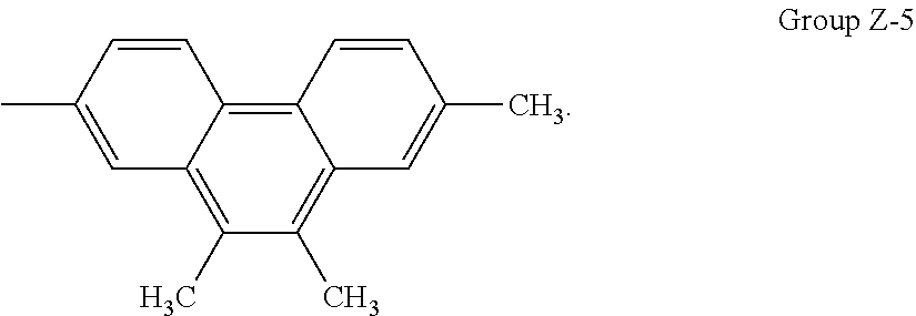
C12=C(C)C(C)=C3C(=C1C=CC(C)=C2)C=CC(C)=C3
